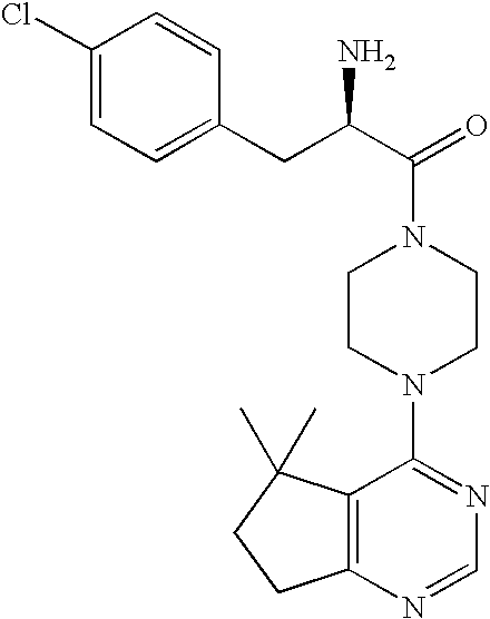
C(C1=CC=C(Cl)C=C1)C(C(=O)N1CCN(C2=NC=NC3=C2C(C)(C)CC3)CC1)N
